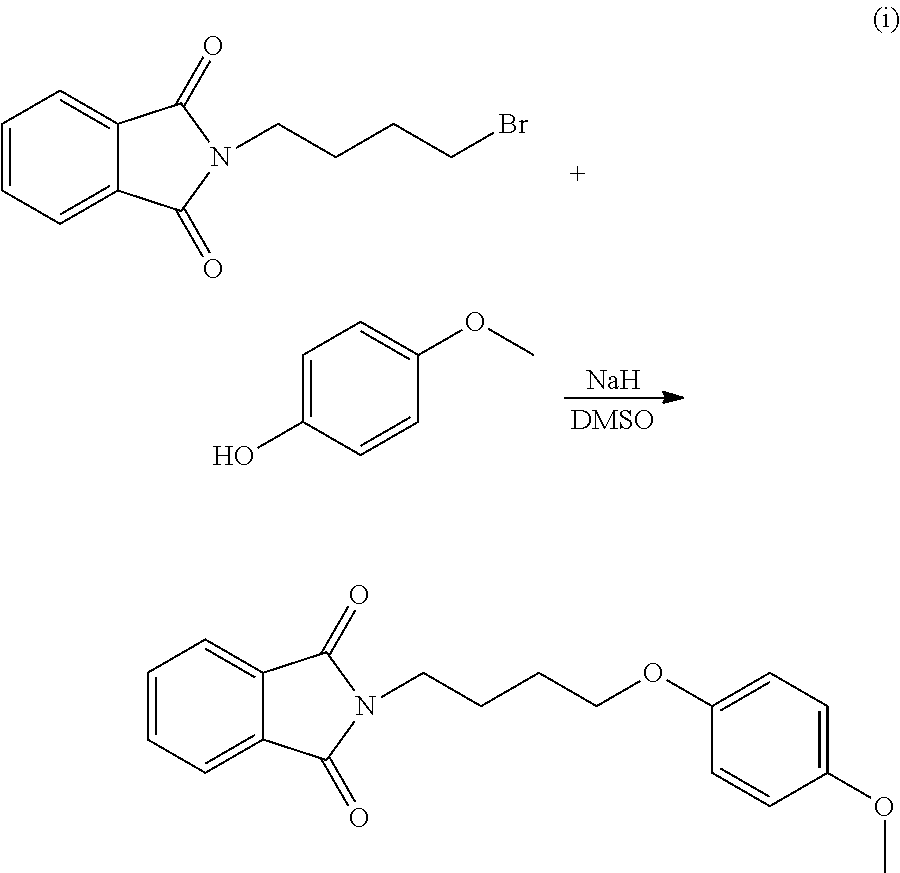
C1=CC=C2C(=C1)C(=O)N(CCCCBr)C2=O.[Na].C1=C(O)C=CC(OC)=C1.C1=CC=C2C(=C1)C(=O)N(CCCCOC1=CC=C(OC)C=C1)C2=O
